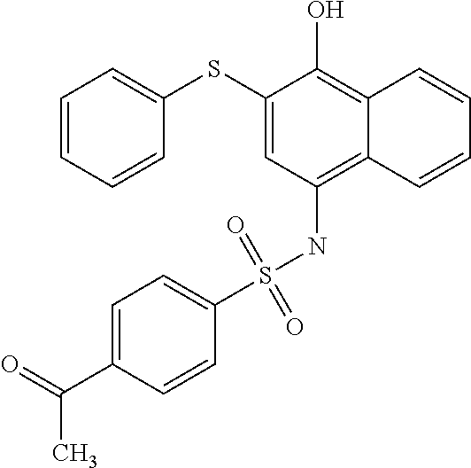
C1(SC2=CC=CC=C2)=CC(NS(C2=CC=C(C(=O)C)C=C2)(=O)=O)=C2C(=C1O)C=CC=C2
